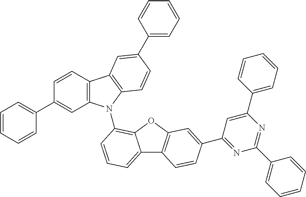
C1=CC2=C(C=C1C1=CC=CC=C1)N(C1=C3C(=CC=C1)C1=C(O3)C=C(C3=NC(C4=CC=CC=C4)=NC(C4=CC=CC=C4)=C3)C=C1)C1=C2C=C(C2=CC=CC=C2)C=C1
